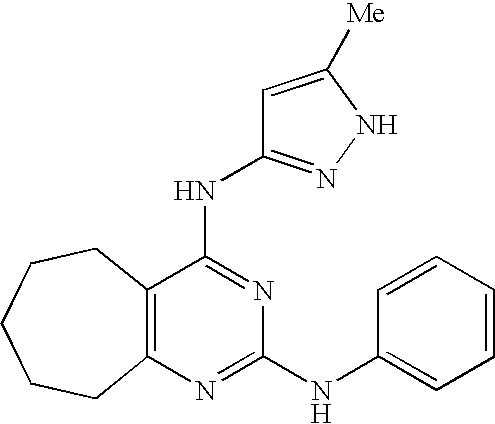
C12=C(C(NC3=NNC([Me])=C3)=NC(NC3=CC=CC=C3)=N1)CCCCC2
